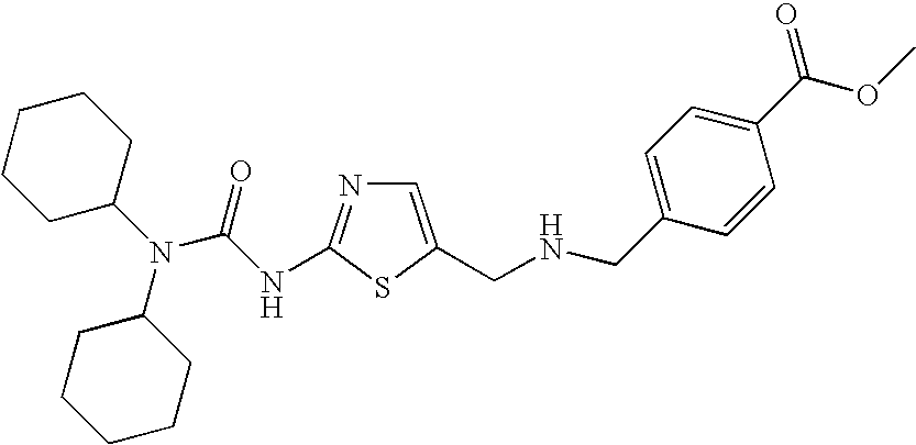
C1=C(CNCC2=CC=C(C(OC)=O)C=C2)SC(NC(N(C2CCCCC2)C2CCCCC2)=O)=N1
